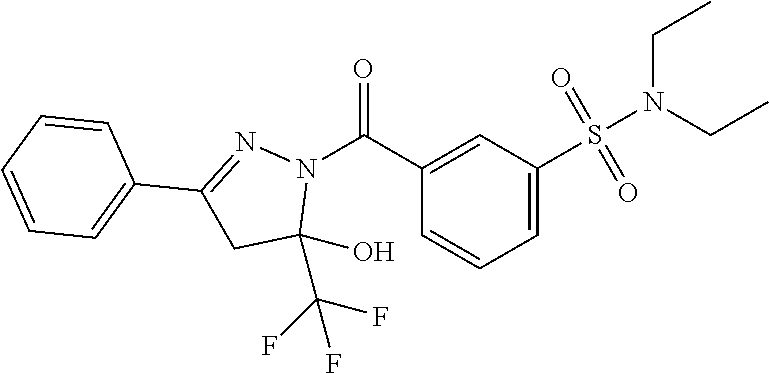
C1=C(S(N(CC)CC)(=O)=O)C=C(C(N2N=C(C3=CC=CC=C3)CC2(C(F)(F)F)O)=O)C=C1
